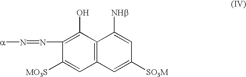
C12=C(C(O)=C(N=N[a])C([MO3S])=C1)C([NHb])=CC([SO3M])=C2
